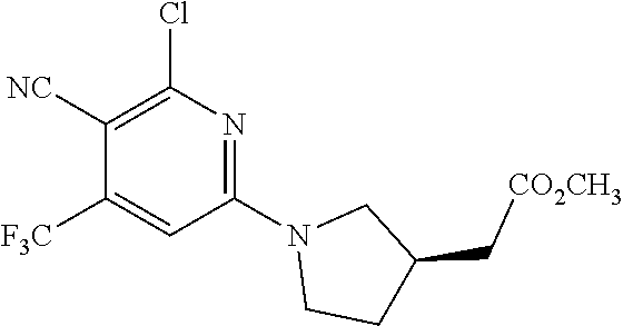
C1([NC])=C(Cl)N=C(N2CCC(C[CO2CH3])C2)C=C1[F3C]
